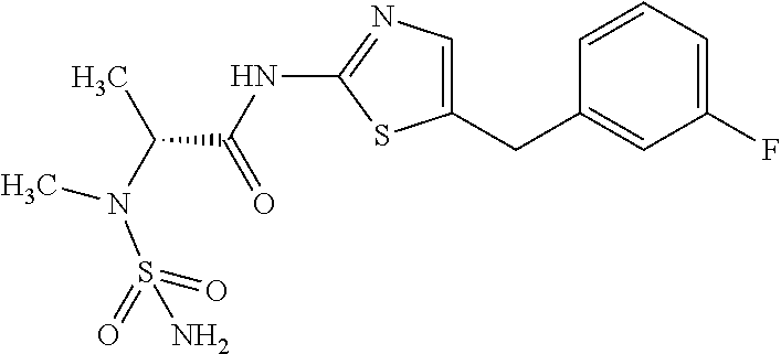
C(C(=O)NC1=NC=C(CC2=CC(F)=CC=C2)S1)(N(C)S(N)(=O)=O)C
